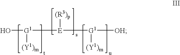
O[G1]([(Y1)m])[E]([(R3)p])[G1]([OH])[(Y1)m]
